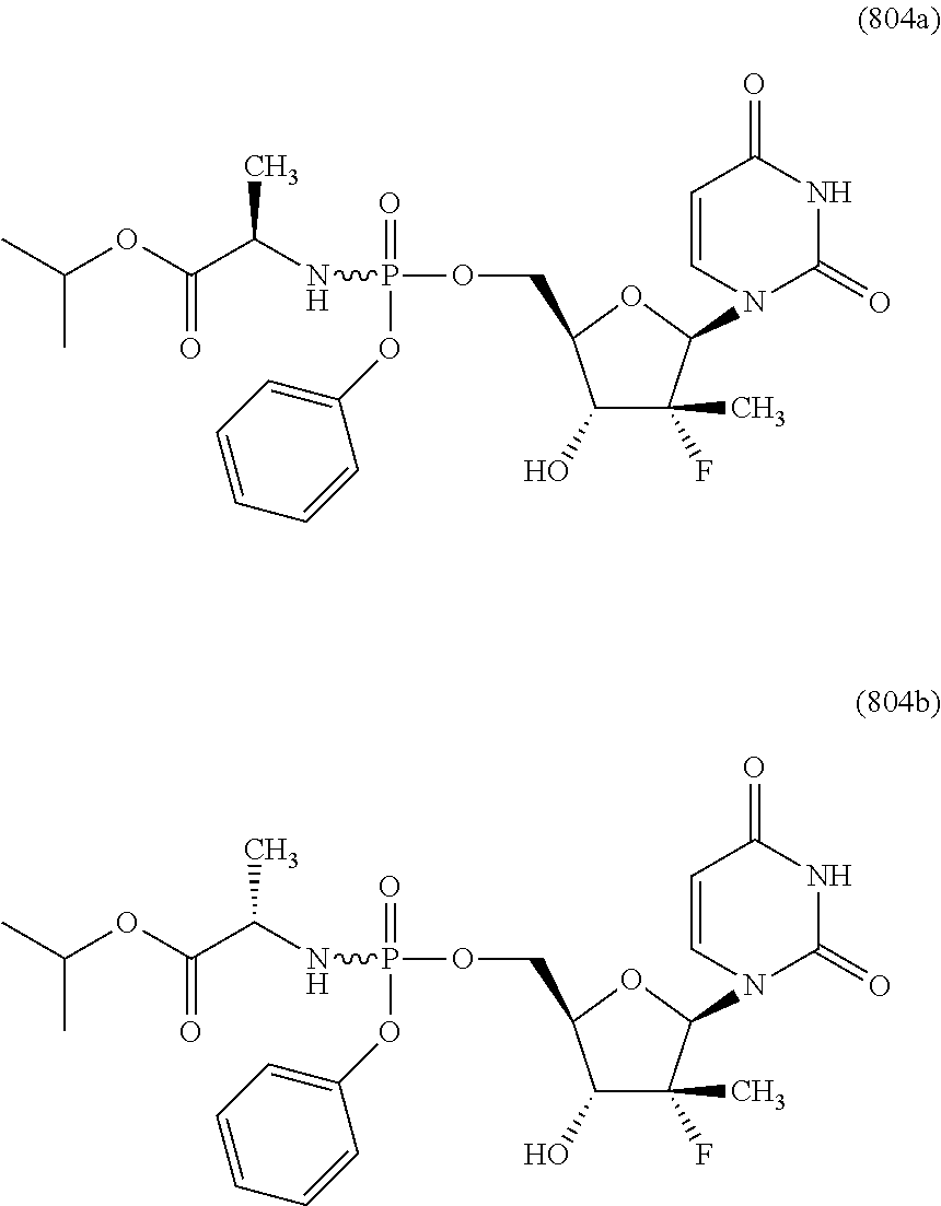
C1(O)C(F)(C)C(N2C(=O)NC(=O)C=C2)OC1COP(=O)(NC(C)C(=O)OC(C)C)OC1=CC=CC=C1.C1(O)C(F)(C)C(N2C(=O)NC(=O)C=C2)OC1COP(=O)(NC(C)C(=O)OC(C)C)OC1=CC=CC=C1
